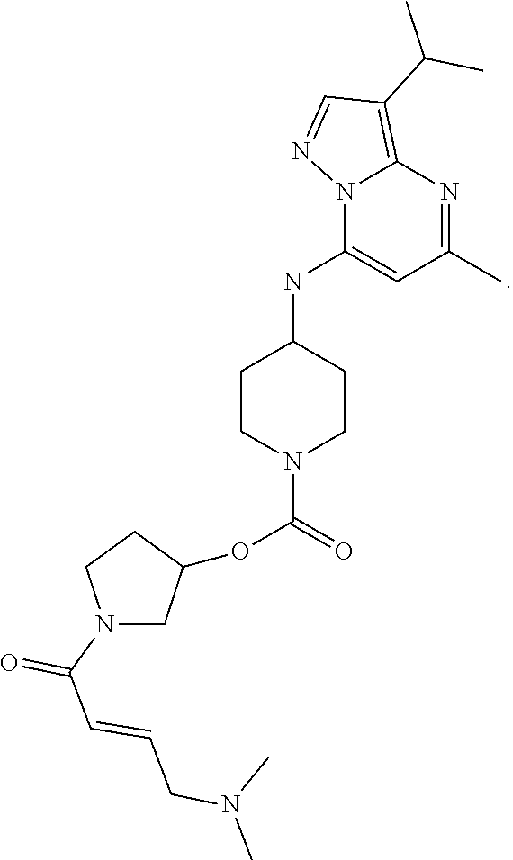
C1CN(C(=O)OC2CCN(C(C=CCN(C)C)=O)C2)CCC1NC1=CC(C)=NC2=C(C(C)C)C=NN12
